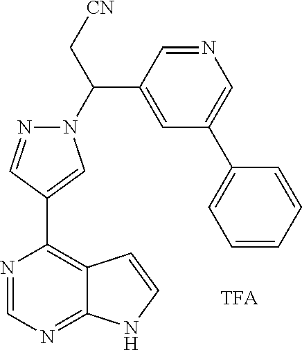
N1=CN=C2C(=C1C1=CN(C(C3=CC(C4=CC=CC=C4)=CN=C3)C[CN])N=C1)C=CN2
